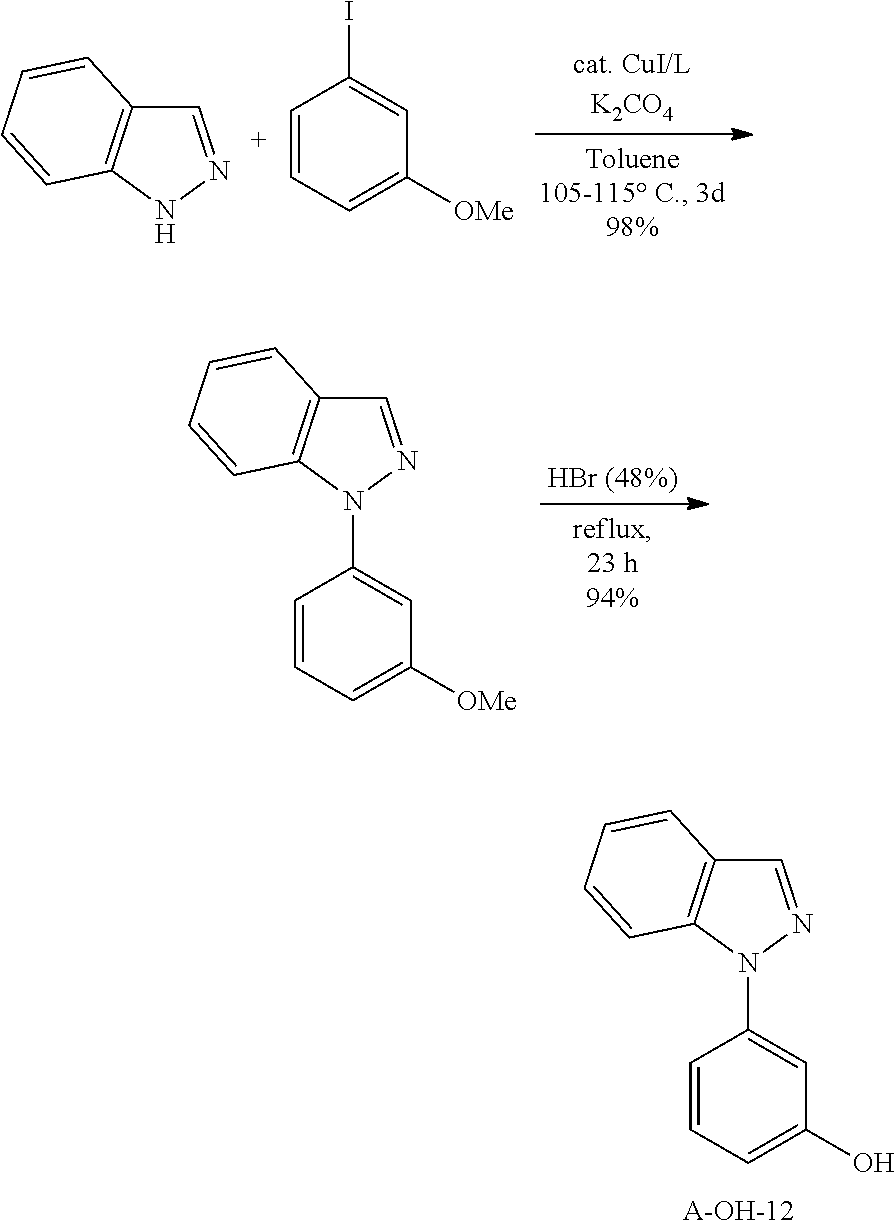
C1=NN(C2=CC([OMe])=CC=C2)C2=C1C=CC=C2.C1=NNC2=C1C=CC=C2.C1=CC=C([OMe])C=C1I.C1=NN(C2=CC(O)=CC=C2)C2=C1C=CC=C2
